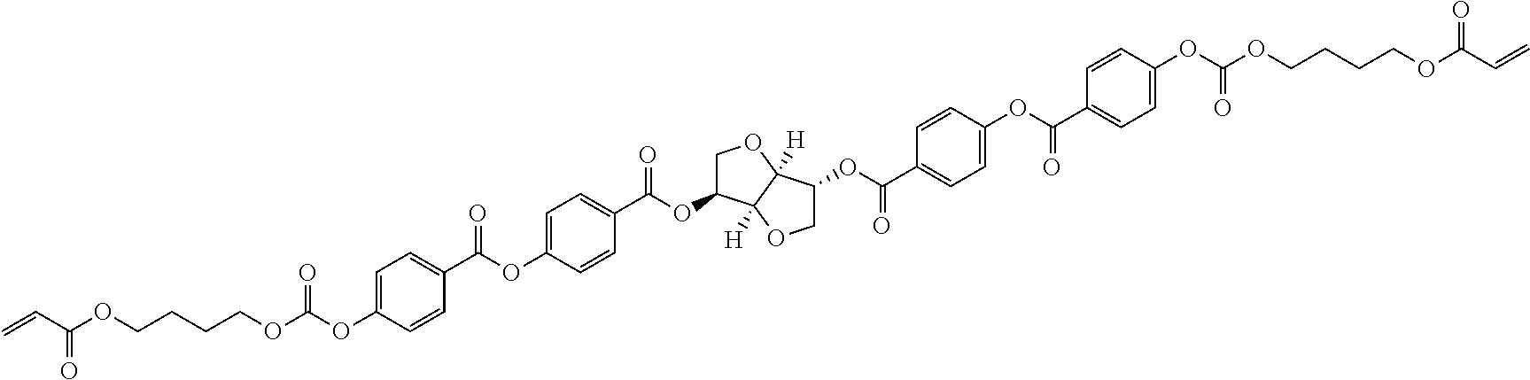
C=CC(OCCCCOC(OC1=CC=C(C(OC2=CC=C(C(=O)OC3COC4([H])C3([H])OCC4OC(C3=CC=C(OC(C4=CC=C(OC(OCCCCOC(C=C)=O)=O)C=C4)=O)C=C3)=O)C=C2)=O)C=C1)=O)=O
